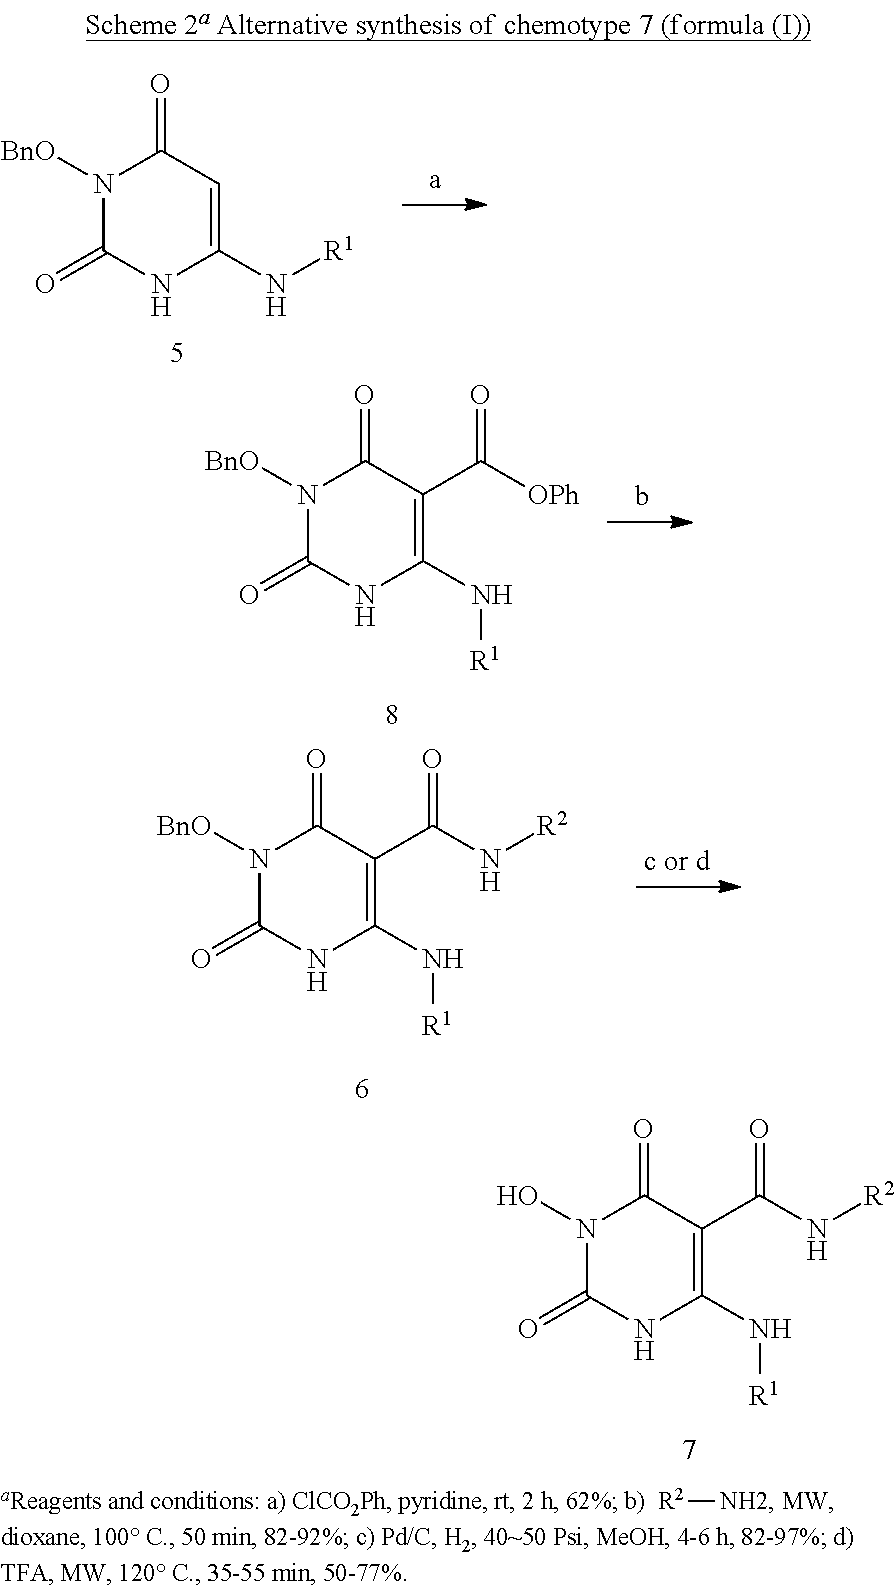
N1(O)C(=O)NC(N[R1])=C(C(N[R2])=O)C1=O.N1([BnO])C(=O)NC(N[R1])=C(C(N[R2])=O)C1=O.[R2][NH2].N1([BnO])C(=O)NC(N[R1])=CC1=O.N1([BnO])C(=O)NC(N[R1])=C(C([OPh])=O)C1=O
